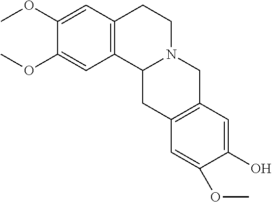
C1(OC)=CC2=C(C=C1OC)CCN1C2CC2=C(C1)C=C(O)C(OC)=C2
